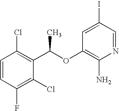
C1=CC(F)=C(Cl)C(C(C)OC2=C(N)N=CC(I)=C2)=C1Cl
